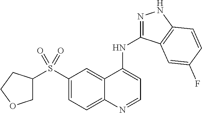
C1(S(C2=CC=C3C(=C2)C(NC2=NNC4=C2C=C(F)C=C4)=CC=N3)(=O)=O)COCC1
